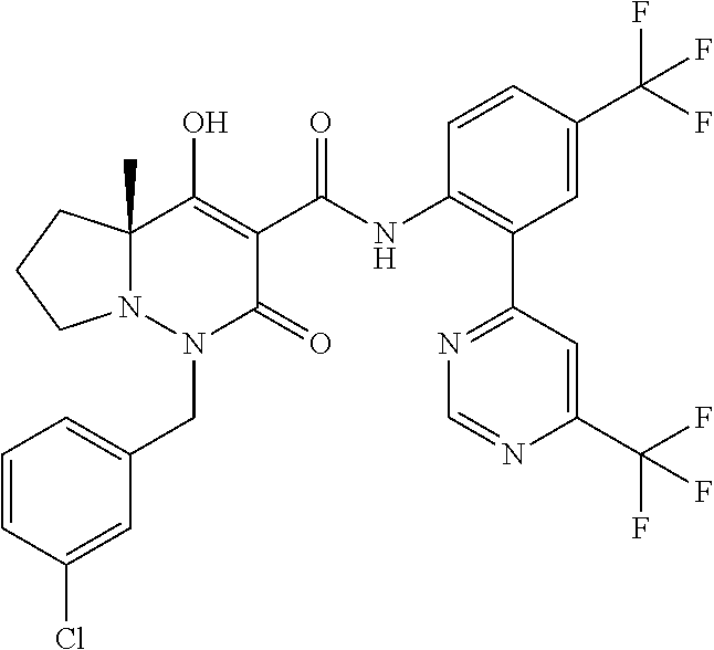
C1=CC(Cl)=CC(CN2C(=O)C(C(=O)NC3=C(C4=NC=NC(C(F)(F)F)=C4)C=C(C(F)(F)F)C=C3)=C(O)C3(C)N2CCC3)=C1
